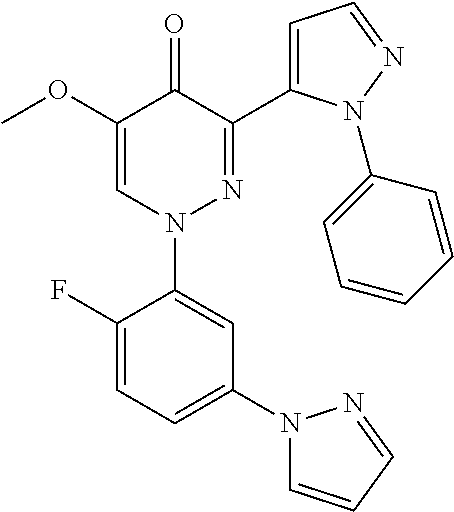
C1(F)=CC=C(N2C=CC=N2)C=C1N1N=C(C2=CC=NN2C2=CC=CC=C2)C(=O)C(OC)=C1
